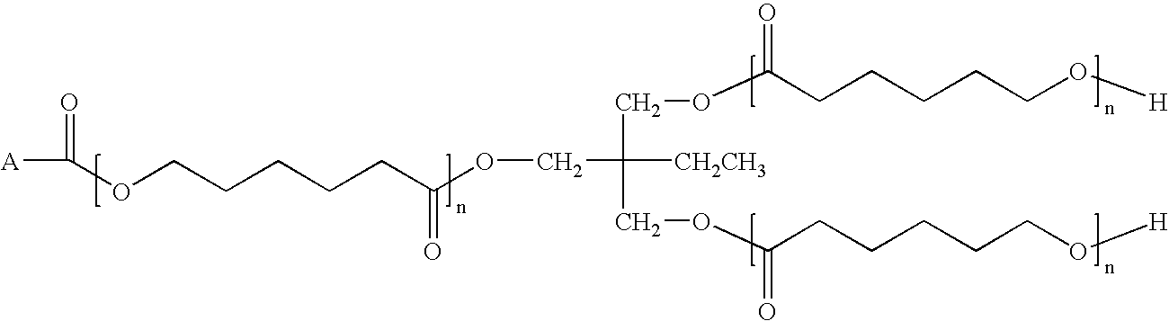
[A]C(=O)OCCCCCC(OCC(COC(CCCCCO[H])=O)(COC(CCCCCO[H])=O)[CH2CH3])=O
